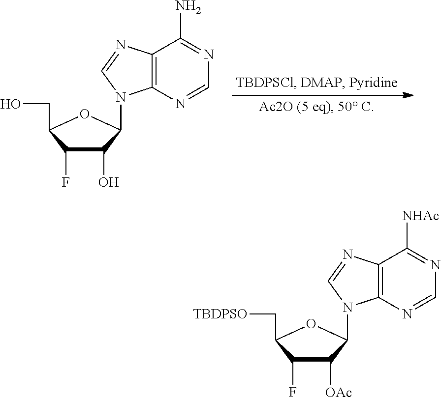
N1=C([NHAc])C2=C(N=C1)N(C1C([OAc])C(F)C(C[TBDPSO])O1)C=N2.N1=C(N)C2=C(N=C1)N(C1C(O)C(F)C(CO)O1)C=N2
